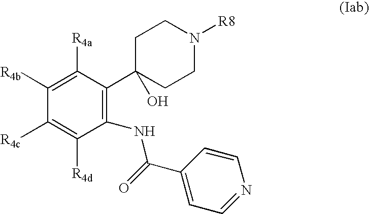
C1([R4b])=C([R4a])C(C2(O)CCN([R8])CC2)=C(NC(C2=CC=NC=C2)=O)C([R4d])=C1[R4c]
